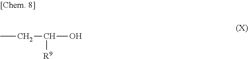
CCC(O)[R9]
